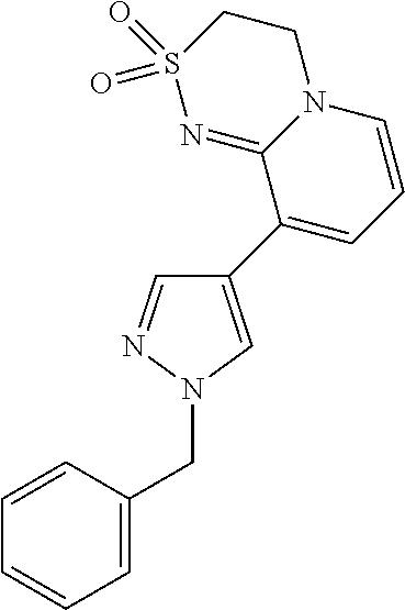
C1=C(CN2C=C(C3=CC=CN4C3=NS(=O)(=O)CC4)C=N2)C=CC=C1
